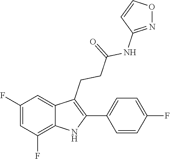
C1(C2=C(CCC(=O)NC3=NOC=C3)C3=CC(F)=CC(F)=C3N2)=CC=C(F)C=C1
